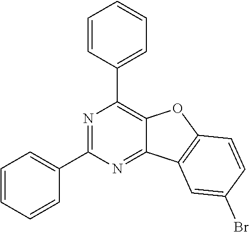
C1=CC=CC(C2=NC(C3=CC=CC=C3)=C3C(=N2)C2=C(O3)C=CC(Br)=C2)=C1
